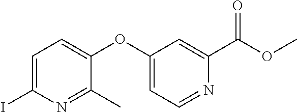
C1=C(I)N=C(C)C(OC2=CC=NC(C(OC)=O)=C2)=C1
